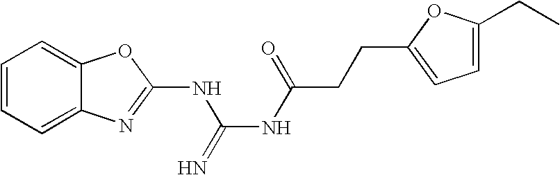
N=C(NC(CCC1=CC=C(CC)O1)=O)NC1=NC2=CC=CC=C2O1
